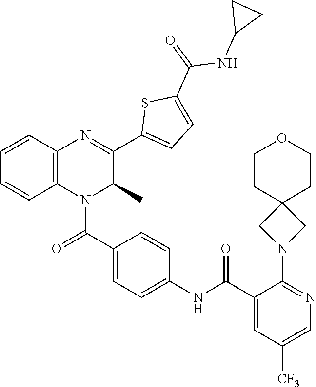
C1=C(C(NC2=CC=C(C(=O)N3C4=C(C=CC=C4)N=C(C4=CC=C(C(=O)NC5CC5)S4)C3C)C=C2)=O)C(N2CC3(C2)CCOCC3)=NC=C1[CF3]
